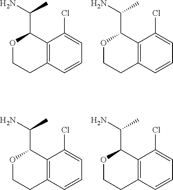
O1CCC2=C(C1C(N)C)C(Cl)=CC=C2.O1CCC2=C(C1C(N)C)C(Cl)=CC=C2.O1CCC2=C(C1C(N)C)C(Cl)=CC=C2.O1CCC2=C(C1C(N)C)C(Cl)=CC=C2
